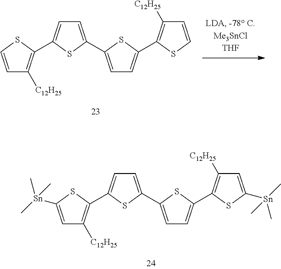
C1=C([Sn](C)(C)C)SC(C2=CC=C(C3=CC=C(C4=C([C12H25])C=C([Sn](C)(C)C)S4)S3)S2)=C1[C12H25].C1=CSC(C2=CC=C(C3=CC=C(C4=C([C12H25])C=CS4)S3)S2)=C1[C12H25]
